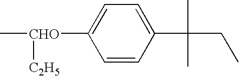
C[CHO]([C2H5])C1=CC=C(C(C)(C)CC)C=C1
